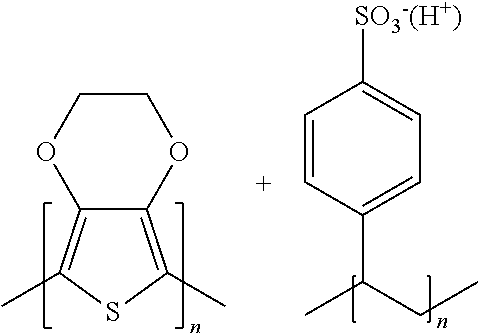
C1COC2=C(C)SC(C)=C2O1.C1=CC(C(C)CC)=CC=C1[SO3-(H+)]
